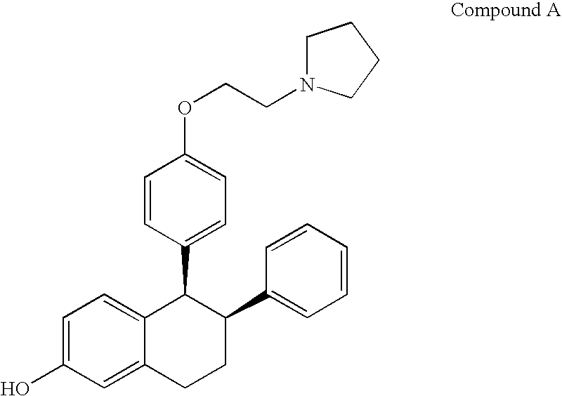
C1=CC(C2C3=CC=C(O)C=C3CCC2C2=CC=CC=C2)=CC=C1OCCN1CCCC1
